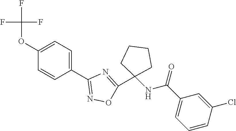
C1(OC(F)(F)F)=CC=C(C2=NOC(C3(NC(C4=CC=CC(Cl)=C4)=O)CCCC3)=N2)C=C1
